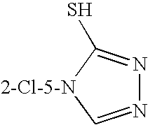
N1=C[2-Cl-5-N]C(S)=N1
